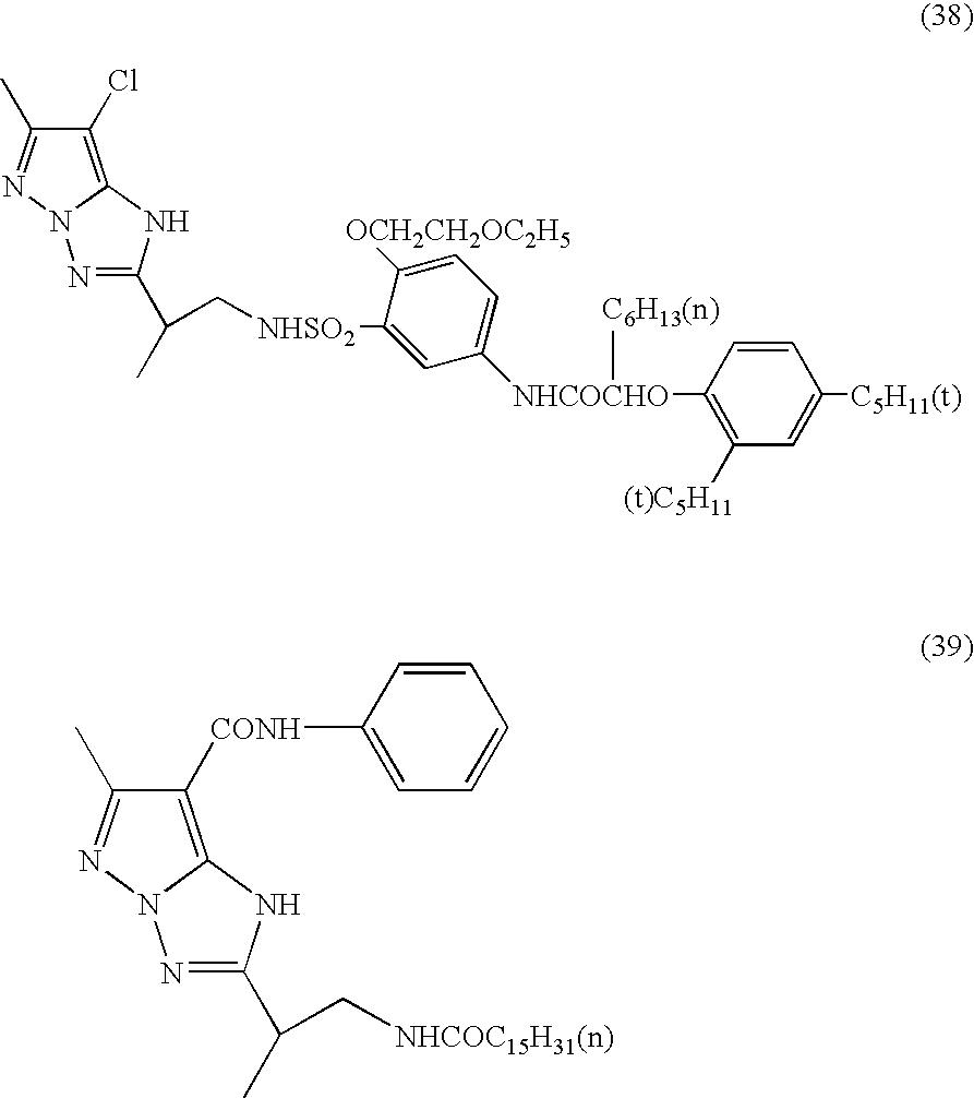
C1(Cl)=C2N(N=C1C)N=C(C(C)C[NHSO2]C1=CC([NHCOCHO](C3=C([(t)C5H11])C=C([C5H11(t)])C=C3)[C6H13(n)])=CC=C1[OCH2CH2OC2H5])N2.C1([CONH]C2=CC=CC=C2)=C2N(N=C1C)N=C(C(C)C[NHCOC15H31(n)])N2
